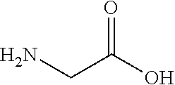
C(C(=O)O)N
